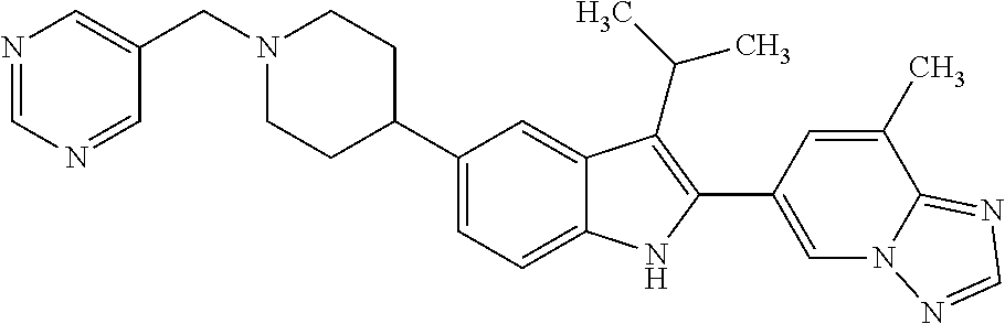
N1(CC2=CN=CN=C2)CCC(C2=CC=C3C(=C2)C(C(C)C)=C(C2=CN4C(=NC=N4)C(C)=C2)N3)CC1
